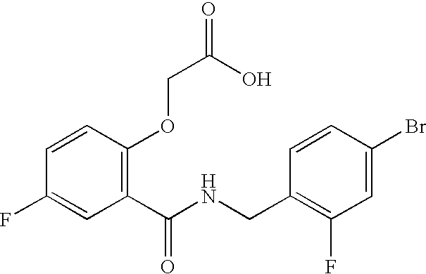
C1=CC(OCC(=O)O)=C(C(NCC2=C(F)C=C(Br)C=C2)=O)C=C1F
